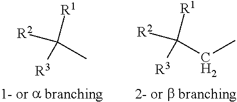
[R2]C(C)([R1])[R3].[R2]C(CC)([R1])[R3]
